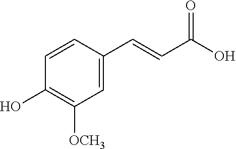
C1=CC(C=CC(O)=O)=CC([OCH3])=C1O
